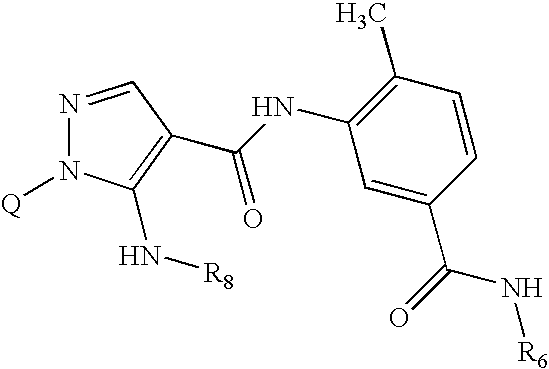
N1=CC(C(NC2=C(C)C=CC(C(=O)N[R6])=C2)=O)=C(N[R8])N1[Q]
